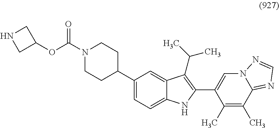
N1(C(OC2CNC2)=O)CCC(C2=CC=C3C(=C2)C(C(C)C)=C(C2=CN4C(=NC=N4)C(C)=C2C)N3)CC1
